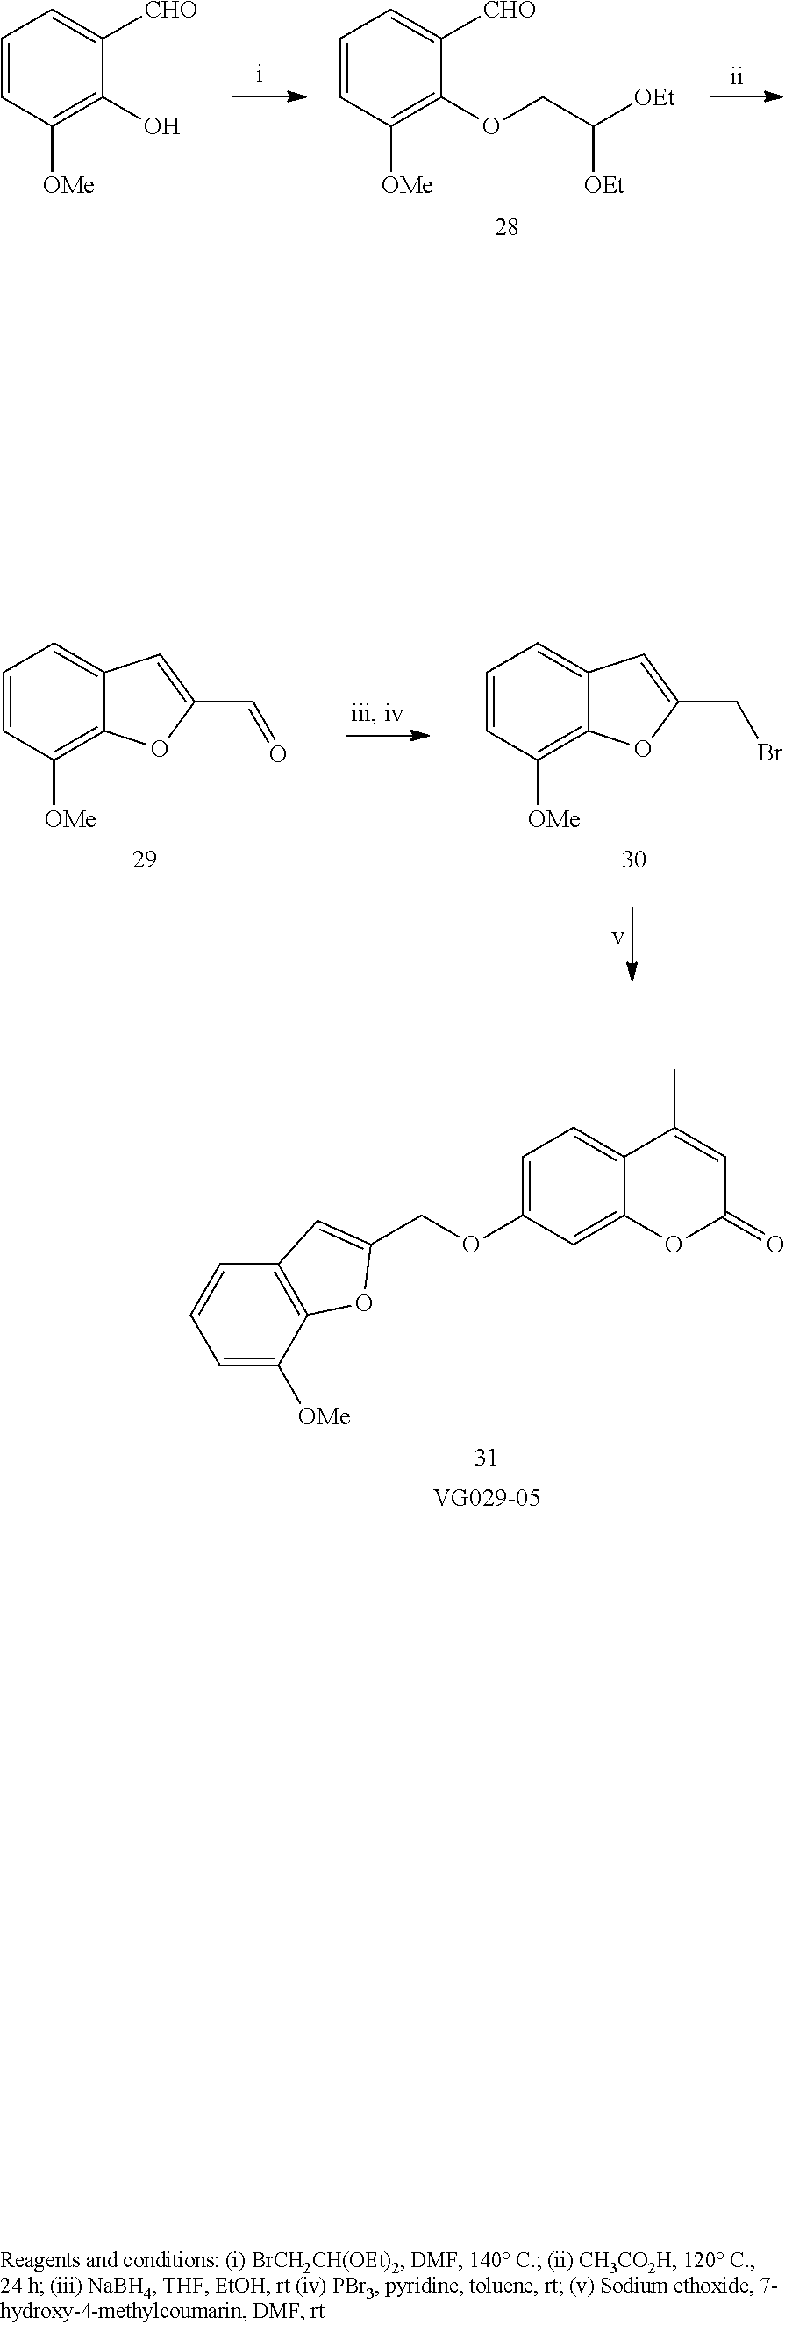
C12=C(C([OMe])=CC=C1)OC(COC1=CC=C3C(=C1)OC(=O)C=C3C)=C2.C1=CC([OMe])=C(OCC([OEt])[OEt])C([CHO])=C1.C1=CC([OMe])=C(O)C([CHO])=C1.C1=CC([OMe])=C2C(=C1)C=C(C=O)O2.C1=CC([OMe])=C2C(=C1)C=C(CBr)O2
